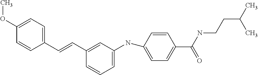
C(C1=CC=C(OC)C=C1)=CC1=CC(NC2=CC=C(C(NCCC(C)C)=O)C=C2)=CC=C1
